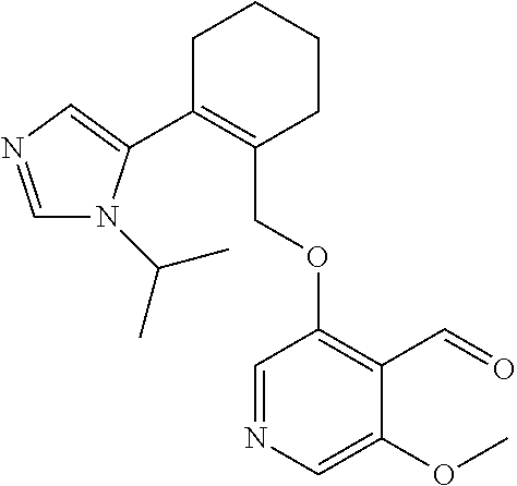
C1C(C2=CN=CN2C(C)C)=C(COC2=C(C=O)C(OC)=CN=C2)CCC1
